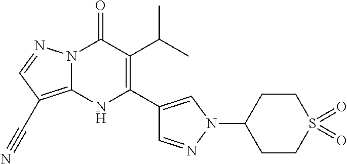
C12=C(C#N)C=NN1C(=O)C(C(C)C)=C(C1=CN(C3CCS(=O)(=O)CC3)N=C1)N2
